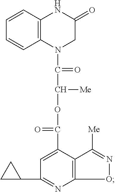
C12=C(C(C(OC(C(N3CC(=O)NC4=C3C=CC=C4)=O)[Me])=O)=CC(C3CC3)=N1)C([Me])=NO2
